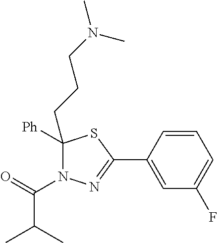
C1=CC(C2=NN(C(=O)C(C)C)C(CCCN(C)C)([Ph])S2)=CC(F)=C1
